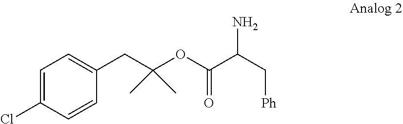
C(C[Ph])(C(=O)OC(CC1=CC=C(Cl)C=C1)(C)C)N
